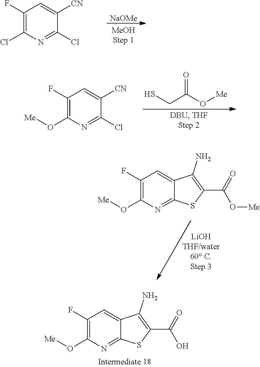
C1(F)=C(Cl)N=C(Cl)C([CN])=C1.[NaOMe].C1(F)=C(O[Me])N=C(Cl)C([CN])=C1.O=C(O[Me])CS.C1(F)=C(O[Me])N=C2C(=C1)C(N)=C(C(=O)O[Me])S2.C1(F)=C(O[Me])N=C2C(=C1)C(N)=C(C(=O)O)S2
